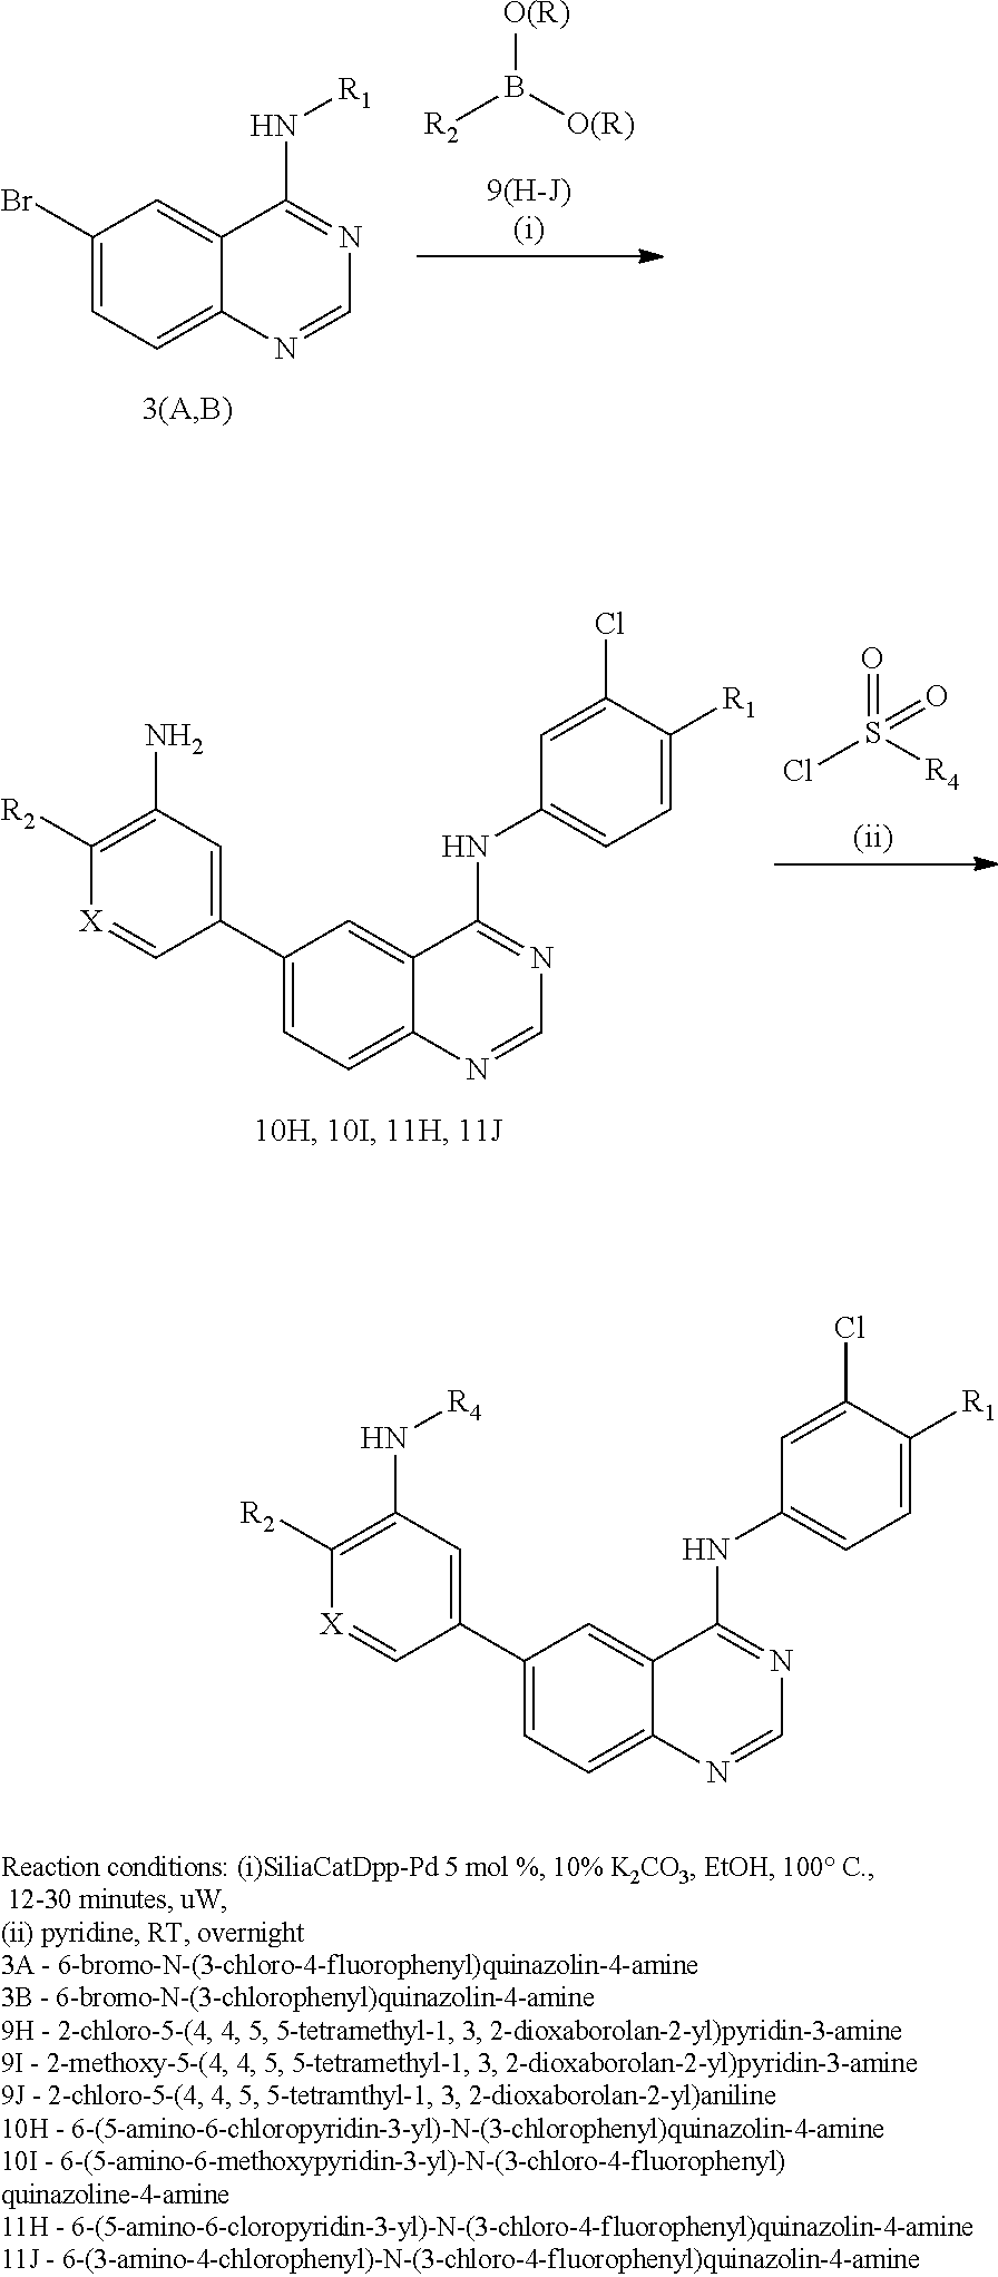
[R2]B([O(R)])[O(R)].C1(Br)=CC=C2C(=C1)C(N[R1])=NC=N2.C1(C2=CC(N)=C([R2])[X]=C2)=CC=C2C(=C1)C(NC1=CC=C([R1])C(Cl)=C1)=NC=N2.ClS(=O)([R4])=O.C1(C2=CC(N[R4])=C([R2])[X]=C2)=CC=C2C(=C1)C(NC1=CC=C([R1])C(Cl)=C1)=NC=N2
